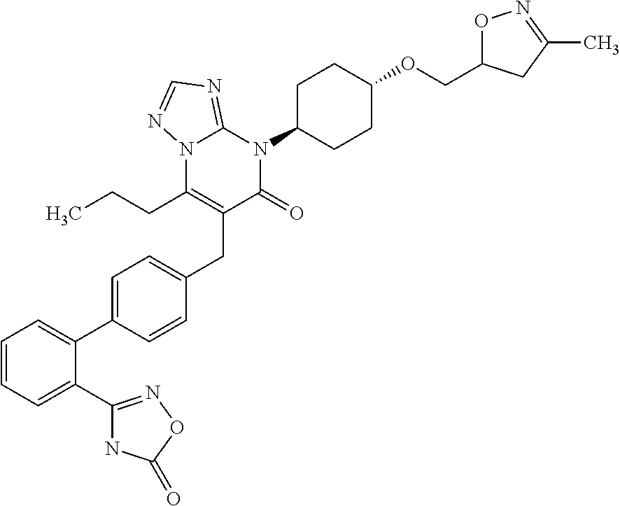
N12C(CCC)=C(CC3=CC=C(C4=CC=CC=C4C4=NOC(=O)N4)C=C3)C(=O)N(C3CCC(OCC4ON=C(C)C4)CC3)C1=NC=N2
